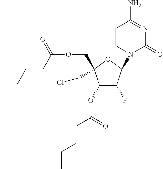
C1(OC(CCCC)=O)C(F)C(N2C(=O)N=C(N)C=C2)OC1(COC(=O)CCCC)CCl
